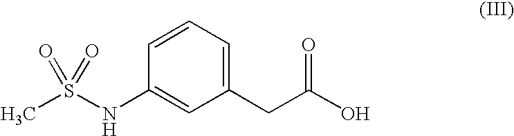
CS(NC1=CC(CC(O)=O)=CC=C1)(=O)=O
